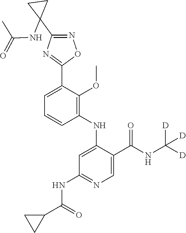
C1=C(C2=NC(C3(NC(=O)C)CC3)=NO2)C(OC)=C(NC2=CC(NC(C3CC3)=O)=NC=C2C(NC([D])([D])[D])=O)C=C1
